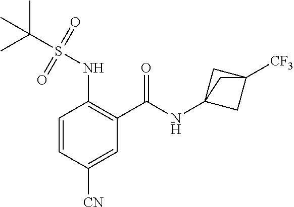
C1=CC([CN])=CC(C(=O)NC23CC([CF3])(C2)C3)=C1NS(C(C)(C)C)(=O)=O
